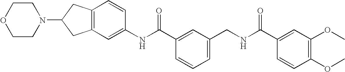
C1(NC(C2=CC(CNC(C3=CC(OC)=C(OC)C=C3)=O)=CC=C2)=O)=CC2=C(C=C1)CC(N1CCOCC1)C2
